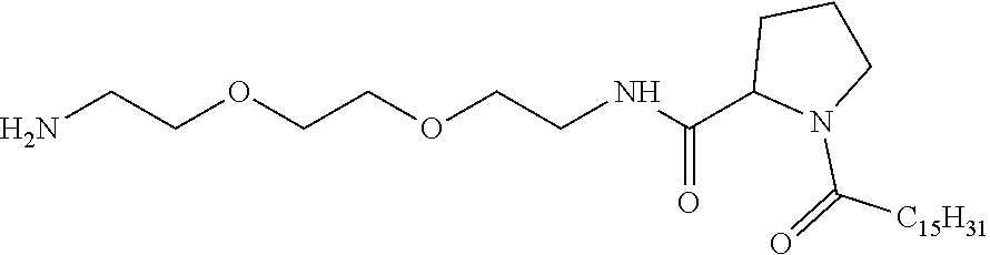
O(CCNC(C1N(C(=O)[C15H31])CCC1)=O)CCOCCN
